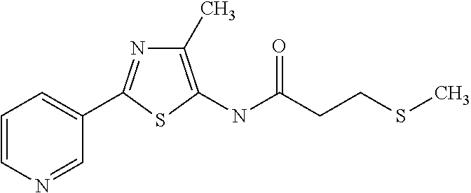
C1=CC=C(C2=NC(C)=C(NC(=O)CCSC)S2)C=N1
